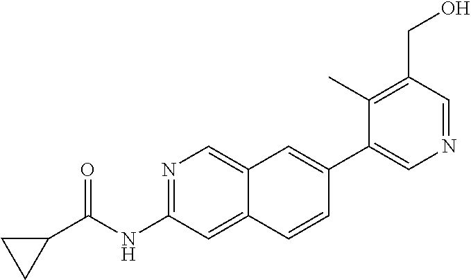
C1(C2=CC3=CN=C(NC(=O)C4CC4)C=C3C=C2)=CN=CC(CO)=C1C
